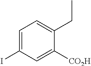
C1=C(I)C=C([CO2H])C(CC)=C1
